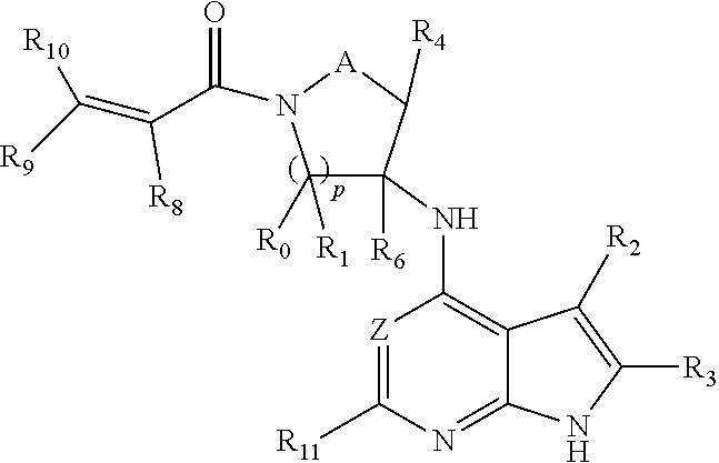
[Z]1=C([R11])N=C2C(=C1NC1([R6])C([R0])([R1])N(C(C(=C([R9])[R10])[R8])=O)[A]C1[R4])C([R2])=C([R3])N2
